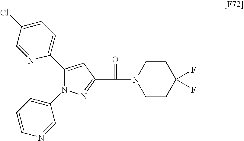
C1(C2=CC=C(Cl)C=N2)=CC(C(=O)N2CCC(F)(F)CC2)=NN1C1=CC=CN=C1
